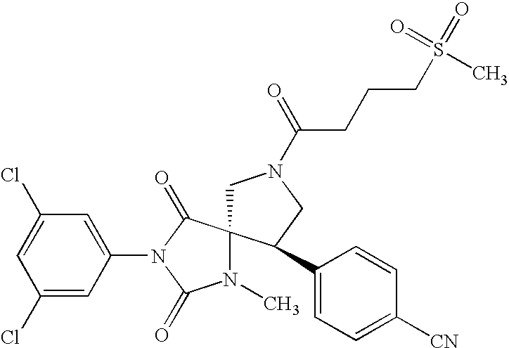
C1=C(Cl)C=C(N2C(=O)N(C)C3(C2=O)CN(C(=O)CCCS(C)(=O)=O)CC3C2=CC=C([CN])C=C2)C=C1Cl
